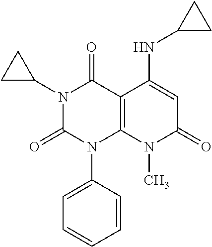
C1=CC(N2C3=C(C(=O)N(C4CC4)C2=O)C(NC2CC2)=CC(=O)N3C)=CC=C1
